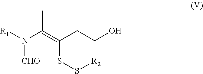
[R1]N(C(=C(CCO)SS[R2])C)[CHO]
